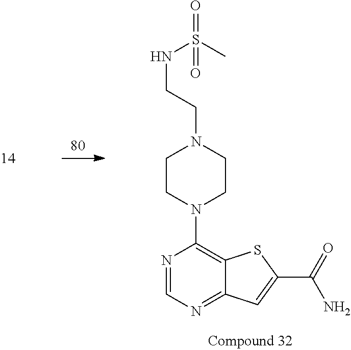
C(N1CCN(C2=C3C(=NC=N2)C=C(C(=O)N)S3)CC1)CNS(=O)(C)=O
